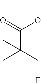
C(C(C)(C)CF)(=O)OC
